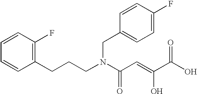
C1=CC(F)=C(CCCN(C(C=C(C(O)=O)O)=O)CC2=CC=C(F)C=C2)C=C1
